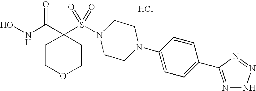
C1(S(N2CCN(C3=CC=C(C4=NNN=N4)C=C3)CC2)(=O)=O)(C(NO)=O)CCOCC1.Cl
